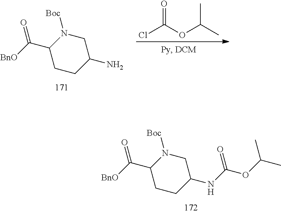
C1CC(NC(=O)OC(C)C)CN([Boc])C1C(=O)[BnO].C1CC(N)CN([Boc])C1C(=O)[BnO].ClC(=O)OC(C)C
